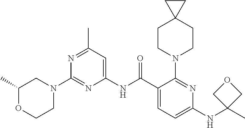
C1(NC(C2=CC=C(NC3(C)COC3)N=C2N2CCC3(CC2)CC3)=O)=CC(C)=NC(N2CC(C)OCC2)=N1
